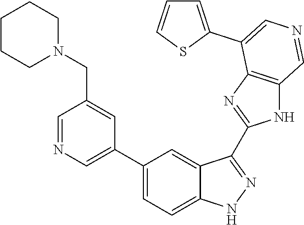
C1(C2=CN=CC(CN3CCCCC3)=C2)=CC=C2C(=C1)C(C1=NC3=C(N1)C=NC=C3C1=CC=CS1)=NN2
